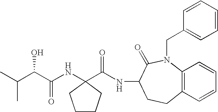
C12=C(C=CC=C1)CCC(NC(=O)C1(NC(C(C(C)C)O)=O)CCCC1)C(=O)N2CC1=CC=CC=C1
